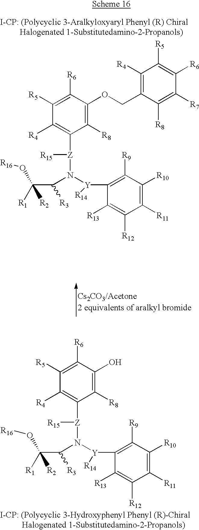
C1([R5])=C([R6])C(OCC2=C([R4])C([R5])=C([R6])C([R7])=C2[R8])=C([R8])C([Z](N([Y](C2=C([R9])C([R10])=C([R11])C([R12])=C2[R13])[R14])C(C([R2])([R1])O[R16])[R3])[R15])=C1[R4].C1([R5])=C([R6])C(O)=C([R8])C([Z](N([Y](C2=C([R9])C([R10])=C([R11])C([R12])=C2[R13])[R14])C(C([R1])([R2])O[R16])[R3])[R15])=C1[R4]
